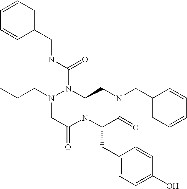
N1(CCC)CC(=O)N2C(N1C(NCC1=CC=CC=C1)=O)CN(CC1=CC=CC=C1)C(=O)C2CC1=CC=C(O)C=C1
